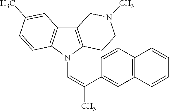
C12=C(N(C=C(C)C3=CC4=C(C=C3)C=CC=C4)C3=C1C=C(C)C=C3)CCN(C)C2
